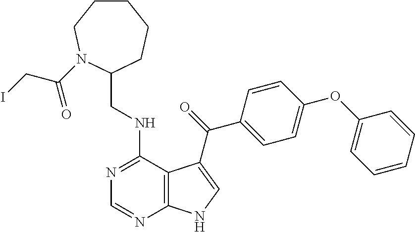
C1=CC=CC(OC2=CC=C(C(=O)C3=CNC4=C3C(NCC3CCCCCN3C(CI)=O)=NC=N4)C=C2)=C1
